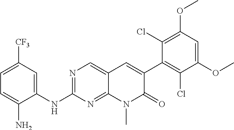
C1=C(N)C(NC2=NC=C3C(=N2)N(C)C(=O)C(C2=C(Cl)C(OC)=CC(OC)=C2Cl)=C3)=CC([CF3])=C1
